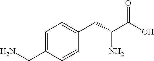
C1=C(CN)C=CC(CC(C(O)=O)N)=C1
